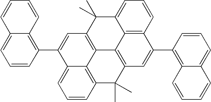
C1=CC2=C(C3=CC4=C5C6=C(C=CC=C36)C(C)(C)C3=C5C5=C(C=CC=C5C4(C)C)C(C4=C5C(=CC=C4)C=CC=C5)=C3)C=CC=C2C=C1
